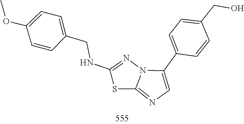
C1=C(C2=CN=C3N2N=C(NCC2=CC=C(OC)C=C2)S3)C=CC(CO)=C1
